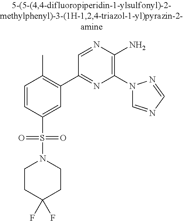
C1=CC(S(=O)(=O)N2CCC(F)(F)CC2)=CC(C2=NC(N3C=NC=N3)=C(N)N=C2)=C1C
